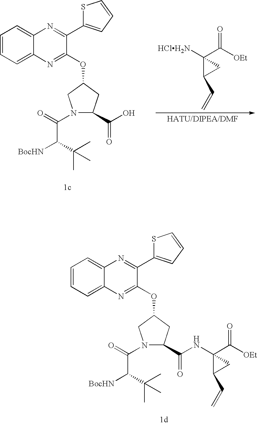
N1(C(=O)C(C(C)(C)C)[BocHN])C(C(O)=O)CC(OC2=NC3=CC=CC=C3N=C2C2=CC=CS2)C1.[HClH2N]C1(C([OEt])=O)C(C=C)C1.N1(C(=O)C(C(C)(C)C)[BocHN])C(C(NC2(C([OEt])=O)C(C=C)C2)=O)CC(OC2=NC3=CC=CC=C3N=C2C2=CC=CS2)C1
